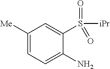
C1(S([iPr])(=O)=O)=CC([Me])=CC=C1N
